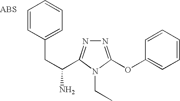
N1=C(OC2=CC=CC=C2)N(CC)C(C(CC2=CC=CC=C2)N)=N1
